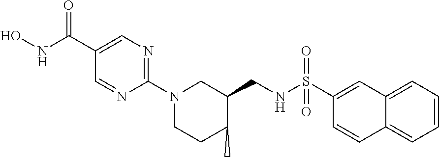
C1(C(=O)NO)=CN=C(N2CC(CNS(C3=CC4=CC=CC=C4C=C3)(=O)=O)C(C)CC2)N=C1
